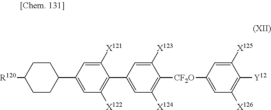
C1CC([R120])CCC1C1=CC([X122])=C(C2=CC([X124])=C([CF2O]C3=CC([X126])=C([Y12])C([X125])=C3)C([X123])=C2)C([X121])=C1
